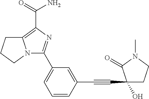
C12=C(C(=O)N)N=C(C3=CC=CC(C#CC4(O)CCN(C)C4=O)=C3)N1CCC2
